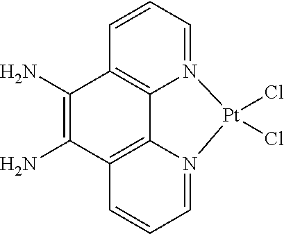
NC1=C(N)C2=C3C4=C1C=CC=N4[Pt](Cl)(Cl)N3=CC=C2
